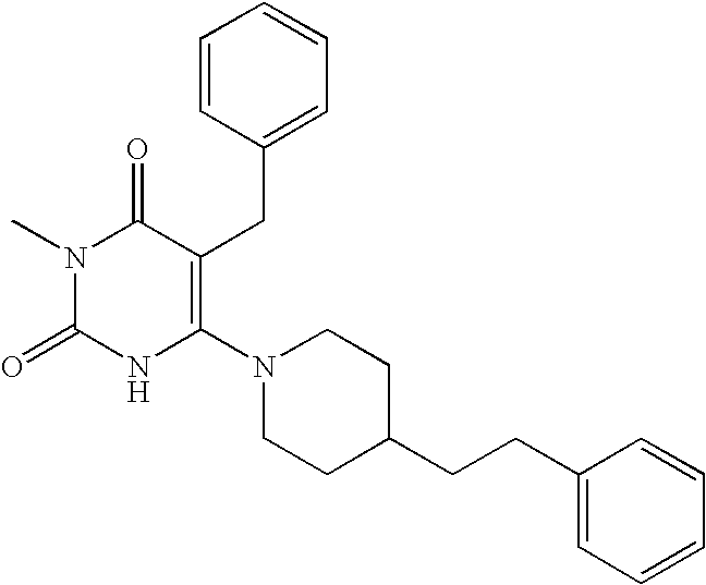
N1(C)C(=O)NC(N2CCC(CCC3=CC=CC=C3)CC2)=C(CC2=CC=CC=C2)C1=O
